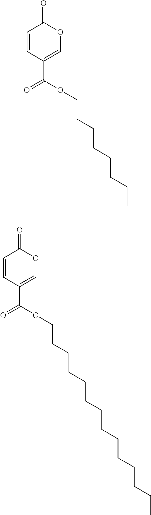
C1=CC(C(OCCCCCCCC)=O)=COC1=O.C1=CC(C(OCCCCCCCCCCCCCC)=O)=COC1=O
